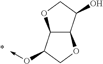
C12C(C(O->C)CO1)OCC2O
